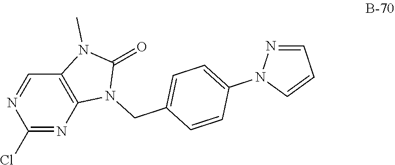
C1(Cl)=NC2=C(C=N1)N(C)C(=O)N2CC1=CC=C(N2C=CC=N2)C=C1
